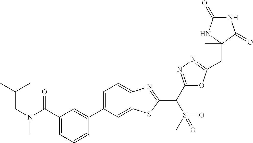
C1=CC=C(C(N(CC(C)C)C)=O)C=C1C1=CC=C2C(=C1)SC(C(C1=NN=C(CC3(C)NC(=O)NC3=O)O1)S(C)(=O)=O)=N2
